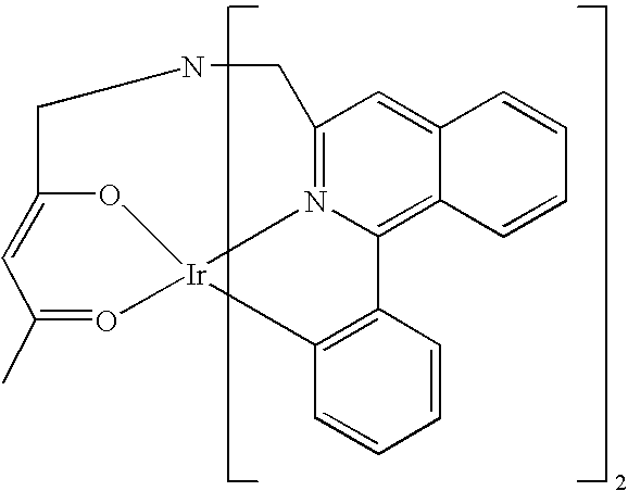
C12=N3C(=C4C(=C1)C=CC=C4)C1=C(C=CC=C1)[Ir]31O=C(C)C=C(CNC2)O1
